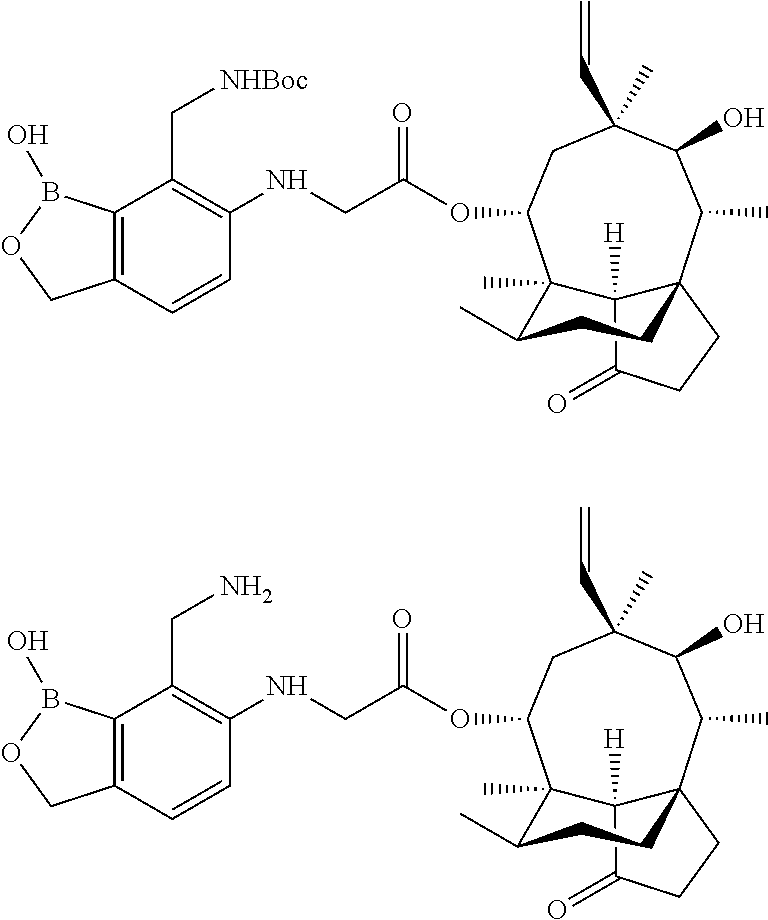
C12([H])C(=O)CCC13C(C)C(O)C(C)(C=C)CC(OC(CNC1=C(C[NHBoc])C4=C(C=C1)COB4O)=O)C2(C)C(C)CC3.C12([H])C(=O)CCC13C(C)C(O)C(C)(C=C)CC(OC(CNC1=C(CN)C4=C(C=C1)COB4O)=O)C2(C)C(C)CC3
